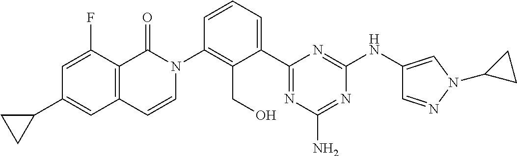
C1(C2=CC3=C(C(F)=C2)C(=O)N(C2=C(CO)C(C4=NC(N)=NC(NC5=CN(C6CC6)N=C5)=N4)=CC=C2)C=C3)CC1
